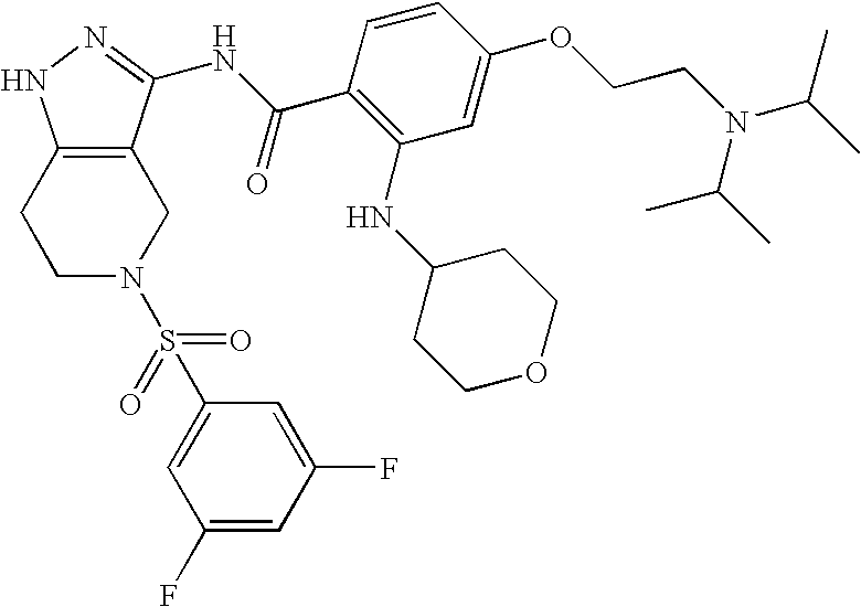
C1C2=C(CCN1S(C1=CC(F)=CC(F)=C1)(=O)=O)NN=C2NC(C1=C(NC2CCOCC2)C=C(OCCN(C(C)C)C(C)C)C=C1)=O
